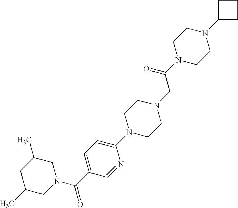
N1=CC(C(=O)N2CC(C)CC(C)C2)=CC=C1N1CCN(CC(N2CCN(C3CCC3)CC2)=O)CC1
